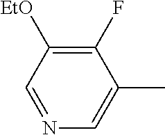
N1=CC([EtO])=C(F)C(C)=C1
